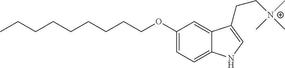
CCCCCCCCCOC1=CC=C2C(=C1)C(CC[N+](C)(C)C)=CN2
